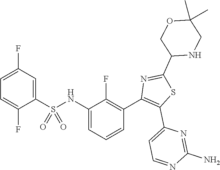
C1=C(F)C=C(S(NC2=CC=CC(C3=C(C4=CC=NC(N)=N4)SC(C4NCC(C)(C)OC4)=N3)=C2F)(=O)=O)C(F)=C1
